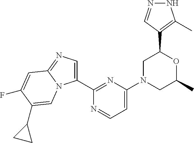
C1(C2=NC(N3CC(C)OC(C4=C(C)NN=C4)C3)=CC=N2)=CN=C2N1C=C(C1CC1)C(F)=C2
